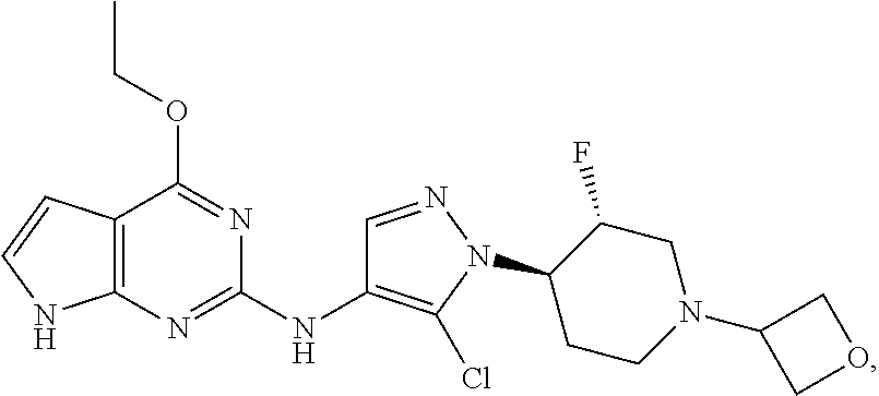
C12=C(N=C(NC3=C(Cl)N(C4CCN(C5COC5)CC4F)N=C3)N=C1OCC)NC=C2
